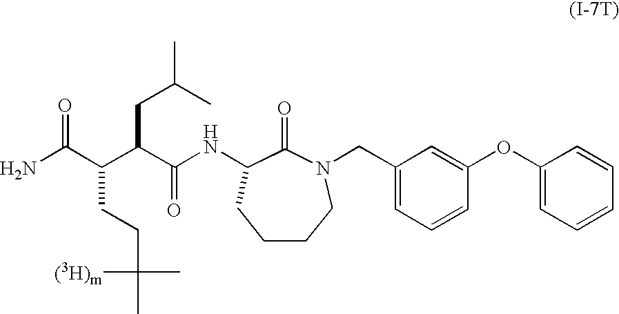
NC(C(CCC(C)(C)[(3H)m])C(CC(C)C)C(NC1C(=O)N(CC2=CC=CC(OC3=CC=CC=C3)=C2)CCCC1)=O)=O
